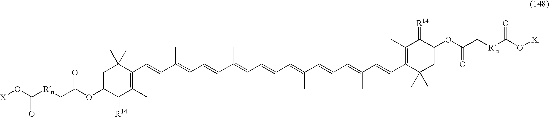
C1(C=CC(=CC=CC(=CC=CC=C(C=CC=C(C=CC2=C(C)C(=[R14])C(OC(=O)C[Rn]C(O[X])=O)CC2(C)C)C)C)C)C)=C(C)C(=[R14])C(OC(C[Rn]C(O[X])=O)=O)CC1(C)C
